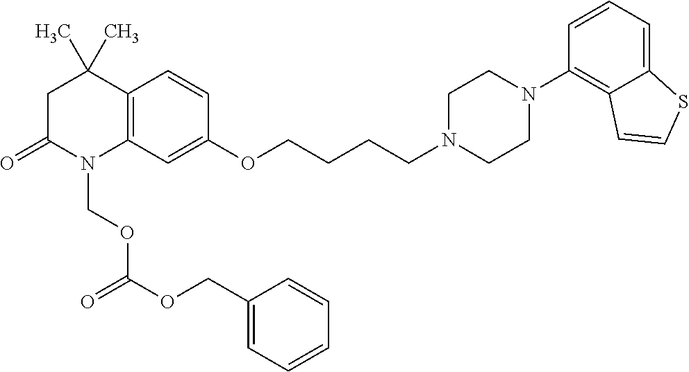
C12=C(C=C(OCCCCN3CCN(C4=C5C(=CC=C4)SC=C5)CC3)C=C1)N(COC(=O)OCC1=CC=CC=C1)C(=O)CC2(C)C
